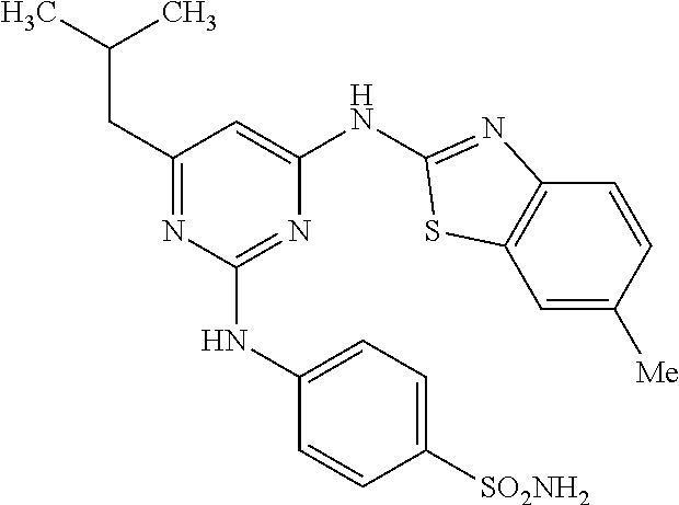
C1=C([Me])C=CC2=C1SC(NC1=CC(CC(C)C)=NC(NC3=CC=C([SO2NH2])C=C3)=N1)=N2
